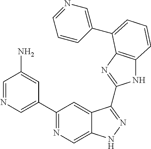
C1=NC=C(C2=NC=C3C(=C2)C(C2=NC4=C(N2)C=CC=C4C2=CN=CC=C2)=NN3)C=C1N
